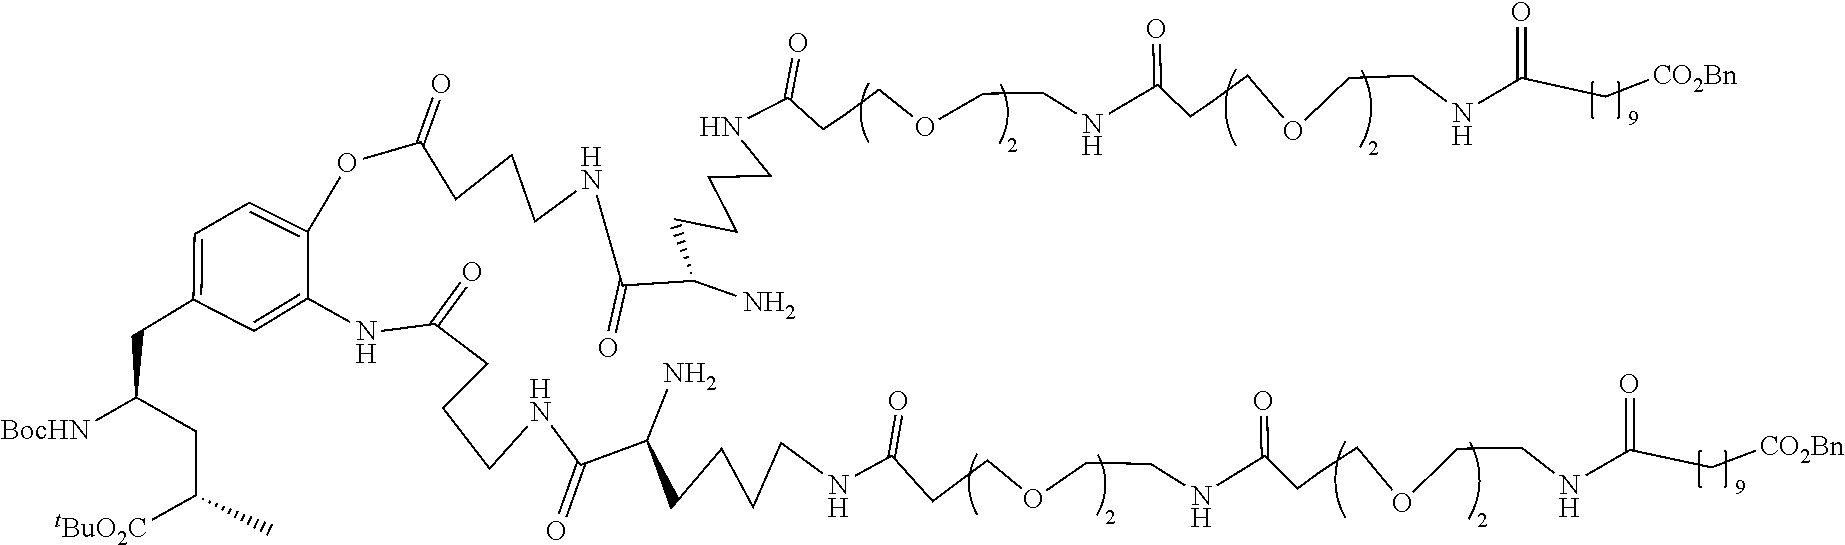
C(C(NCCOCCCC(NCCOCCCC(NCCCCC(C(NCCCC(NC1=CC(CC(CC(C)[tBuO2C])[BocHN])=CC=C1OC(CCCNC(C(CCCCNC(CCCOCCNC(CCCOCCNC(C[CO2Bn])=O)=O)=O)N)=O)=O)=O)=O)N)=O)=O)=O)[CO2Bn]
